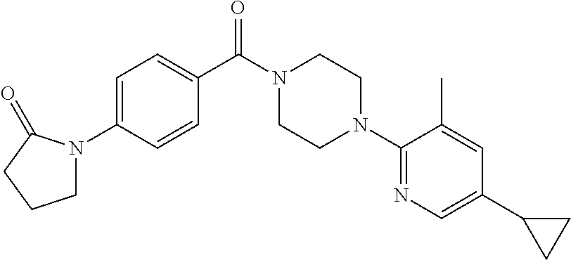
C1N(C2=CC=C(C(N3CCN(C4=NC=C(C5CC5)C=C4C)CC3)=O)C=C2)C(=O)CC1
